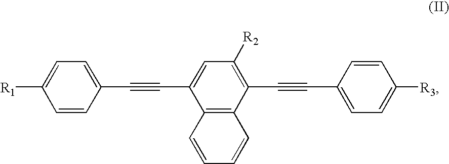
C1([R1])=CC=C(C#CC2=CC([R2])=C(C#CC3=CC=C([R3])C=C3)C3=C2C=CC=C3)C=C1
